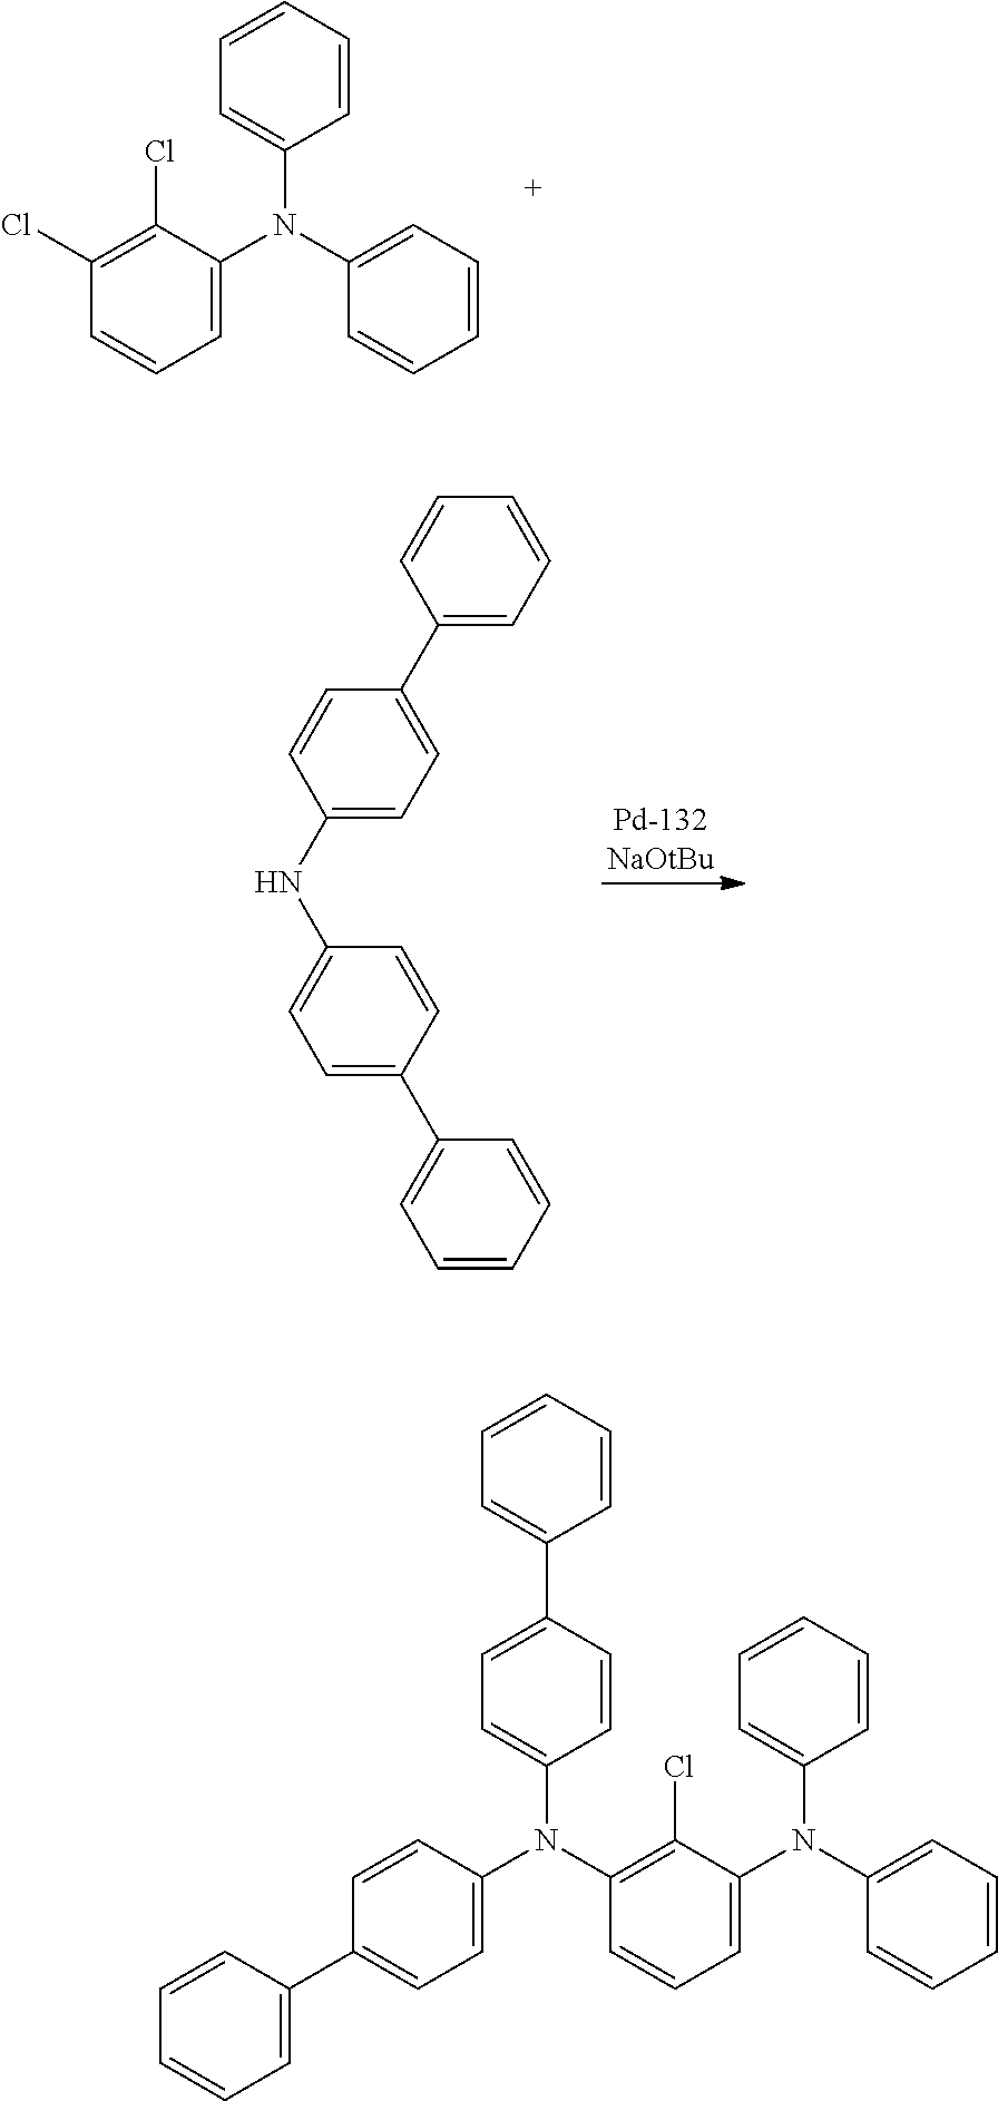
C1=CC=C(N(C2=CC=CC=C2)C2=CC=CC(Cl)=C2Cl)C=C1.N(C1=CC=C(C2=CC=CC=C2)C=C1)C1=CC=C(C2=CC=CC=C2)C=C1.C1=CC=C(N(C2=CC=CC=C2)C2=CC=CC(N(C3=CC=C(C4=CC=CC=C4)C=C3)C3=CC=C(C4=CC=CC=C4)C=C3)=C2Cl)C=C1
